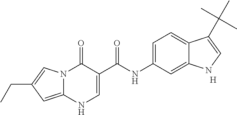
C12=CC=C(NC(C3=CNC4=CC(CC)=CN4C3=O)=O)C=C1NC=C2C(C)(C)C.[H]
